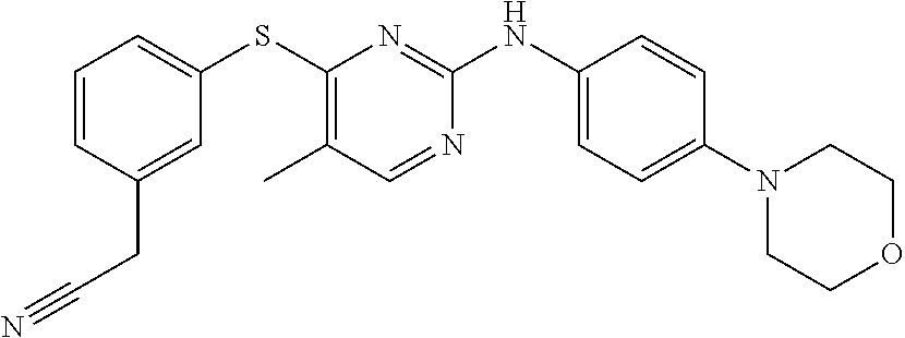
C1=CC(CC#N)=CC(SC2=C(C)C=NC(NC3=CC=C(N4CCOCC4)C=C3)=N2)=C1
